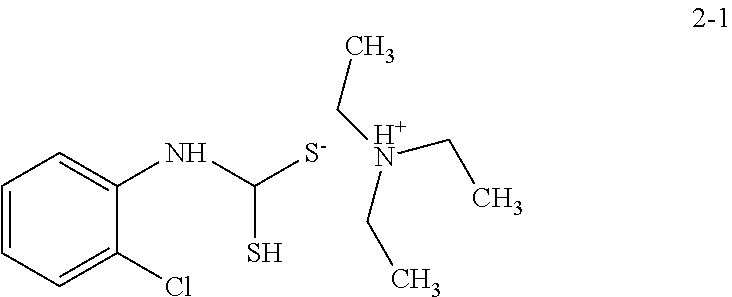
C1=CC=C(Cl)C(NC([S-])S)=C1.[H+N](CC)(CC)CC
